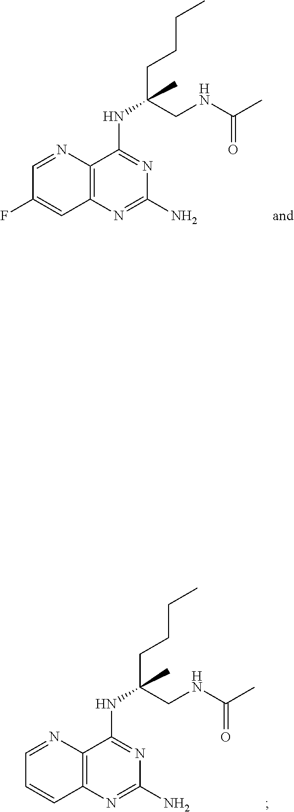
C12=C(N=C(N)N=C1NC(CCCC)(CNC(C)=O)C)C=CC=N2.C12=C(N=C(N)N=C1NC(CCCC)(CNC(C)=O)C)C=C(F)C=N2
